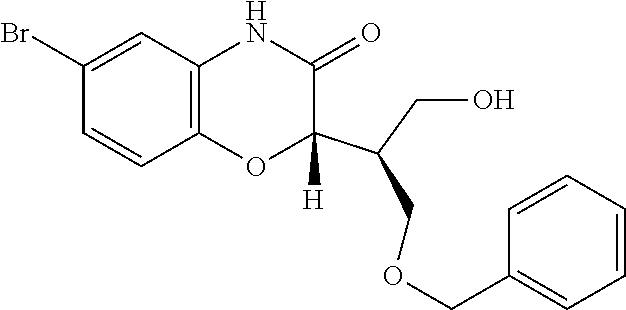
C1(=O)C(C(COCC2=CC=CC=C2)CO)([H])OC2=C(C=C(Br)C=C2)N1
